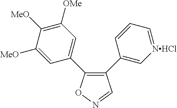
C1(C2=C[NHCl]=CC=C2)=C(C2=CC([OMe])=C([MeO])C([MeO])=C2)ON=C1
